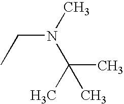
C(N(C)C(C)(C)C)C
